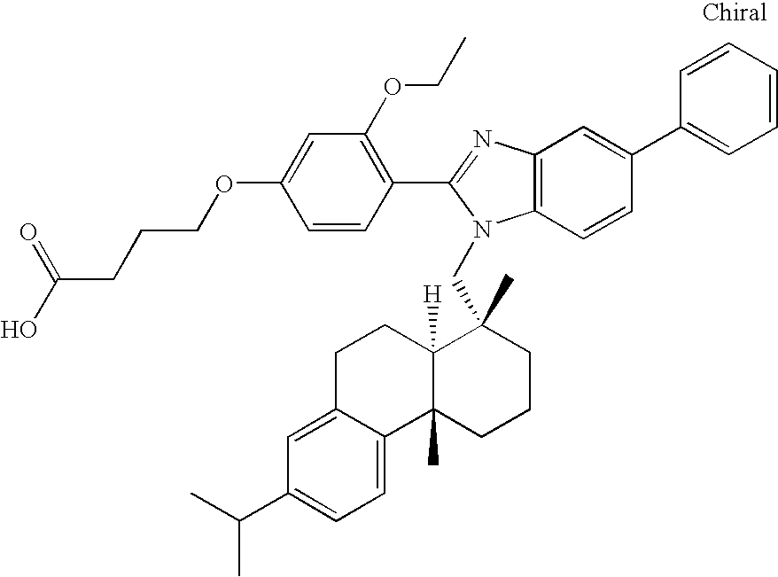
C1=CC(C2=NC3=C(N2CC2(C)C4([H])C(C)(CCC2)C2=CC=C(C(C)C)C=C2CC4)C=CC(C2=CC=CC=C2)=C3)=C(OCC)C=C1OCCCC(O)=O
